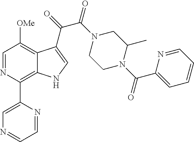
N1=CC=NC(C2=C3C(=C([OMe])C=N2)C(C(=O)C(N2CCN(C(C4=CC=CC=N4)=O)C(C)C2)=O)=CN3)=C1
